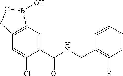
C1=C(C(NCC2=C(F)C=CC=C2)=O)C(Cl)=CC2=C1B(O)OC2
